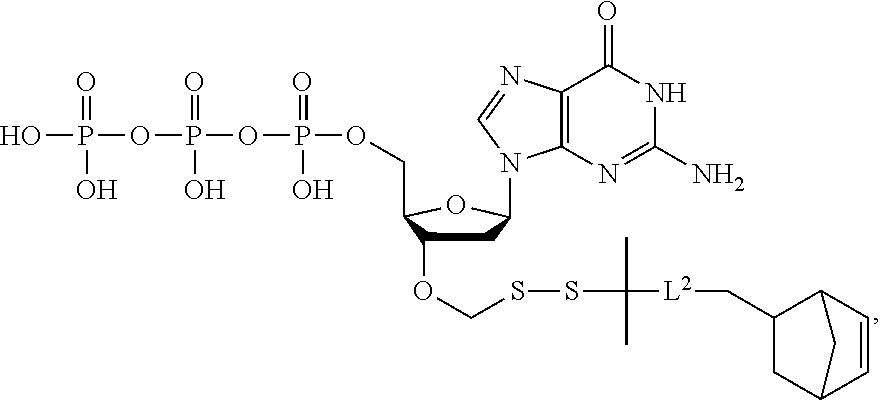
OP(=O)(O)OP(=O)(O)OP(=O)(O)OCC1C(OCSSC(C)([L2]CC2CC3C=CC2C3)C)CC(N2C3=C(C(=O)NC(N)=N3)N=C2)O1
